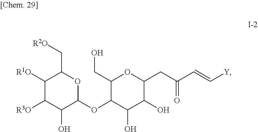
C1([R3O])C(O)C(OC2C(O)C(O)C(CC(C=C[Y])=O)OC2CO)OC(C[R2O])C1[R1O]
